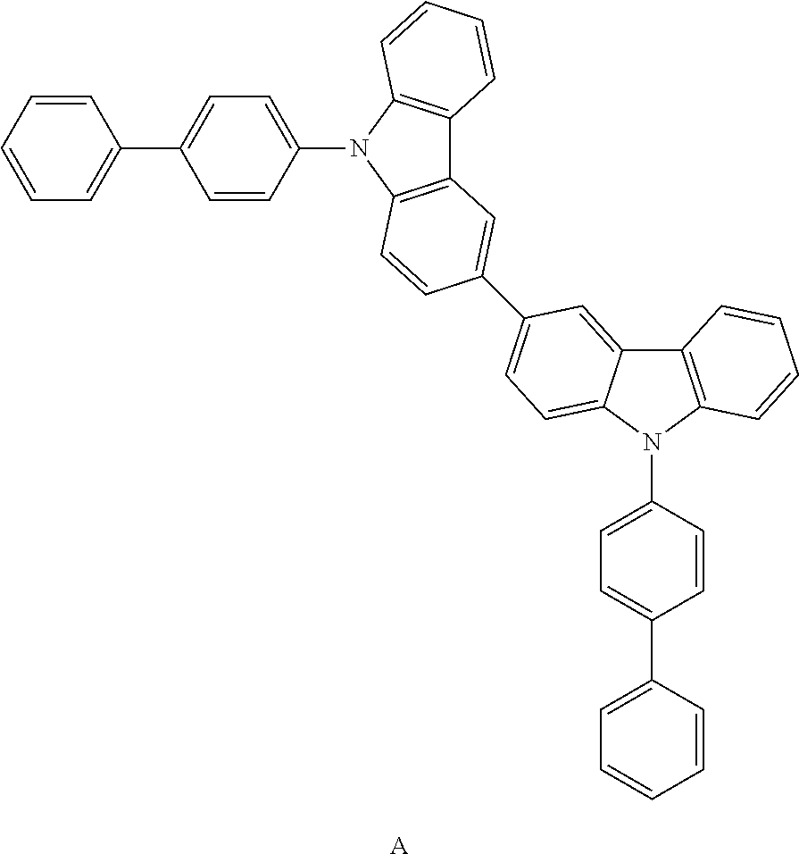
C12=C(N(C3=CC=C(C4=CC=CC=C4)C=C3)C3=C1C=CC=C3)C=CC(C1=CC=C3C(=C1)C1=C(N3C3=CC=C(C4=CC=CC=C4)C=C3)C=CC=C1)=C2.[A]
